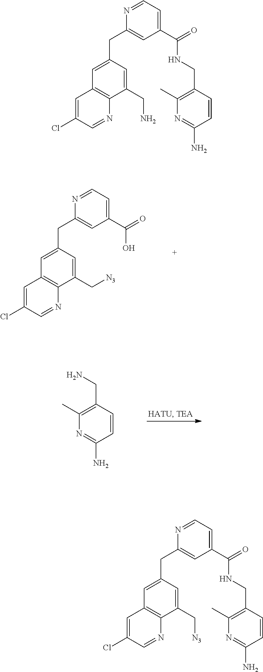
C1=C(CC2=CC(C(=O)O)=CC=N2)C=C(C[N3])C2=C1C=C(Cl)C=N2.NCC1=C(C)N=C(N)C=C1.C1=C(CC2=CC(C(=O)NCC3=C(C)N=C(N)C=C3)=CC=N2)C=C(CN)C2=C1C=C(Cl)C=N2.C1=C(CC2=CC(C(=O)NCC3=C(C)N=C(N)C=C3)=CC=N2)C=C(C[N3])C2=C1C=C(Cl)C=N2
